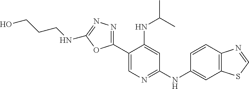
C1(C2=CN=C(NC3=CC4=C(C=C3)N=CS4)C=C2NC(C)C)=NN=C(NCCCO)O1
